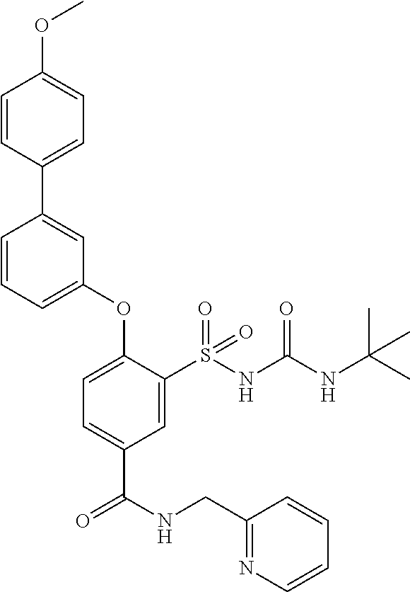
C1=CC(C2=CC(OC3=CC=C(C(=O)NCC4=NC=CC=C4)C=C3S(NC(NC(C)(C)C)=O)(=O)=O)=CC=C2)=CC=C1OC
